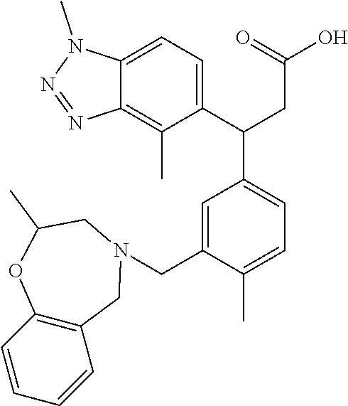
C1(C(CC(O)=O)C2=CC=C(C)C(CN3CC4=C(OC(C)C3)C=CC=C4)=C2)=CC=C2C(=C1C)N=NN2C
